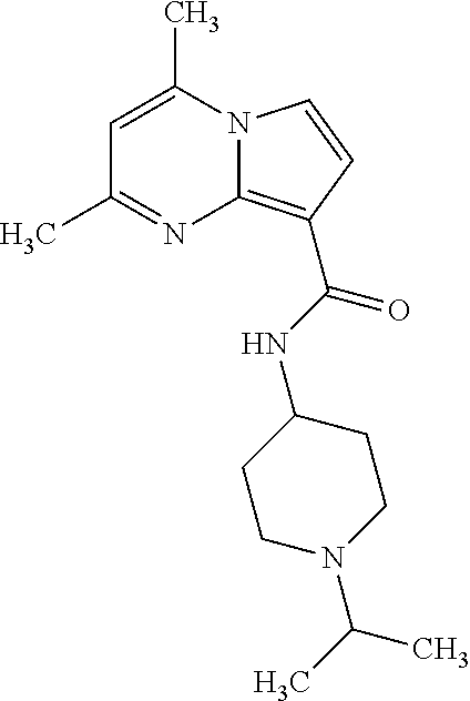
C1=C(C)N2C(=C(C(NC3CCN(C(C)C)CC3)=O)C=C2)N=C1C
